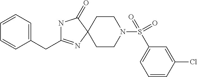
N1C(CC2=CC=CC=C2)=NC2(C1=O)CCN(S(=O)(=O)C1=CC=CC(Cl)=C1)CC2
